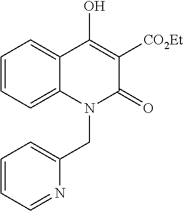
C1=CC=C2C(=C1)C(O)=C([CO2Et])C(=O)N2CC1=CC=CC=N1
